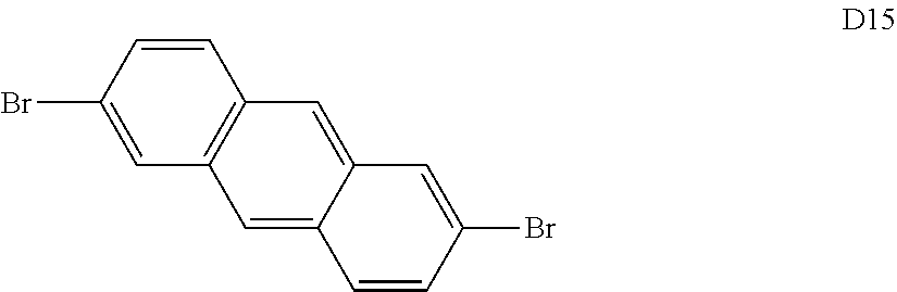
C1=CC(Br)=CC2=C1C=C1C(=C2)C=CC(Br)=C1
